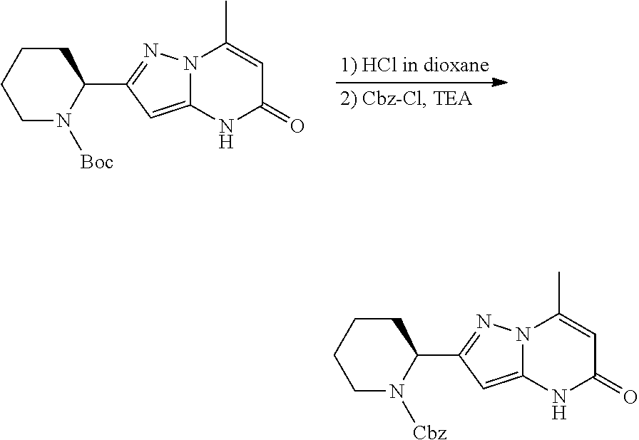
C1CCC(C2=NN3C(=C2)NC(=O)C=C3C)N([Cbz])C1.C1CCC(C2=NN3C(=C2)NC(=O)C=C3C)N([Boc])C1
